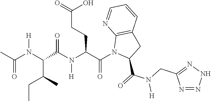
CC(N(C(C(C)CC)C(N(C(C(N1C(C(=O)N(CC2=NNN=N2)[H])CC2=C1N=CC=C2)=O)CCC(=O)O)[H])=O)[H])=O
